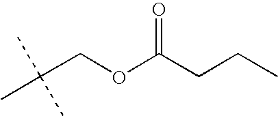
C(COC(CCC)=O)(C)(C)C
